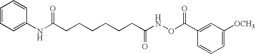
N(C(CCCCCCC(NOC(C1=CC([OCH3])=CC=C1)=O)=O)=O)C1=CC=CC=C1
